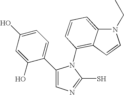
C1(C2=CC=C(O)C=C2O)=CN=C(S)N1C1=C2C(=CC=C1)N(CC)C=C2
